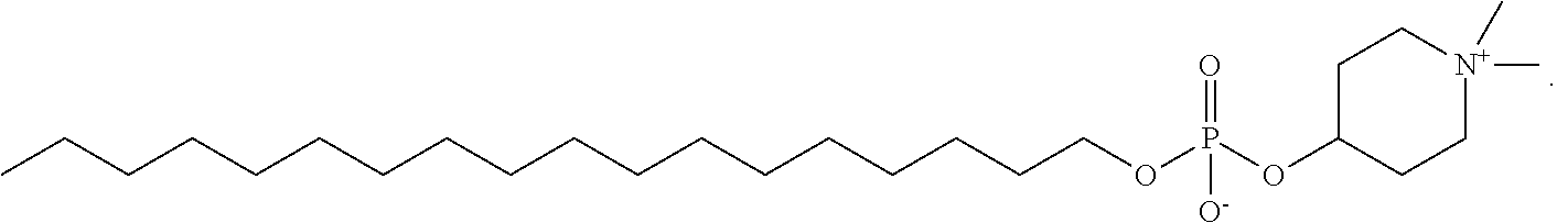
C(CCCCCCCCCCCCCCCOP(OC1CC[N+](C)(C)CC1)(=O)[O-])CC
